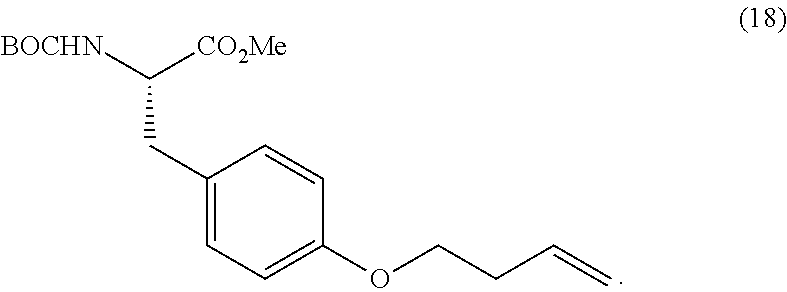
[BOCHN]C([CO2Me])CC1=CC=C(OCCC=C)C=C1
